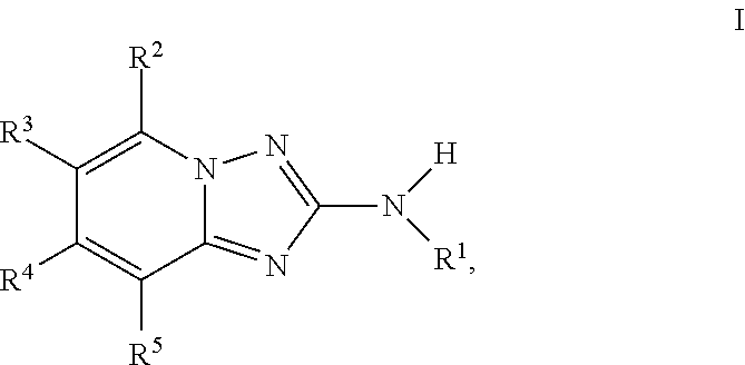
C1([R4])=C([R5])C2=NC(N([H])[R1])=NN2C([R2])=C1[R3]
